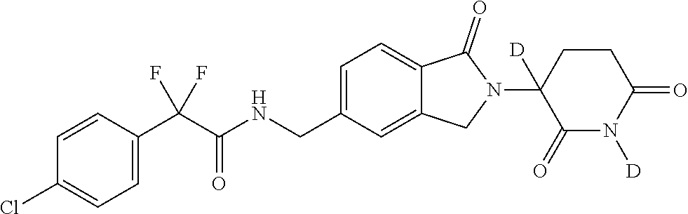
C1=CC(C(C(NCC2=CC=C3C(=C2)CN(C2([D])C(=O)N([D])C(=O)CC2)C3=O)=O)(F)F)=CC=C1Cl
